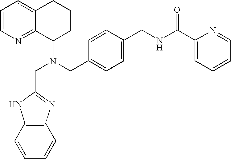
N(CC1=CC=C(CNC(C2=CC=CC=N2)=O)C=C1)(C1CCCC2=CC=CN=C12)CC1=NC2=C(C=CC=C2)N1
